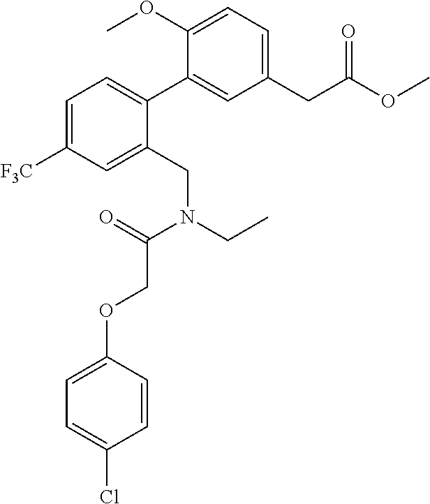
C1=C([F3C])C=C(CN(CC)C(=O)COC2=CC=C(Cl)C=C2)C(C2=CC(CC(OC)=O)=CC=C2OC)=C1
